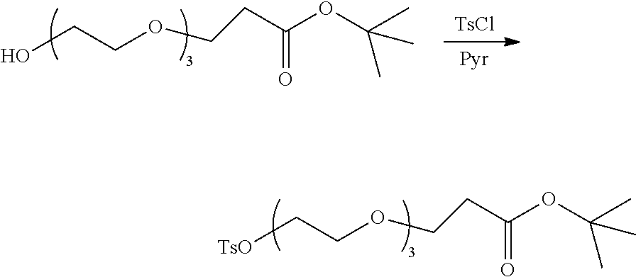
[TsO]CCOCCC(=O)OC(C)(C)C.OCCOCCC(=O)OC(C)(C)C.[TsCl].[Pyr]
